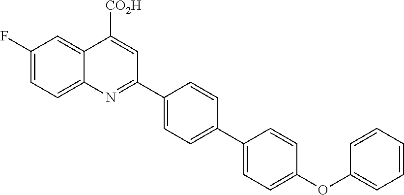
C1(F)=CC=C2C(=C1)C([CO2H])=CC(C1=CC=C(C3=CC=C(OC4=CC=CC=C4)C=C3)C=C1)=N2
